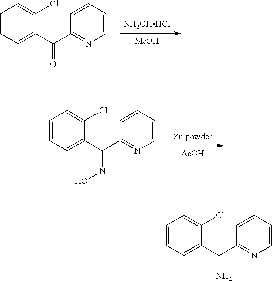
[MeOH].[NH2OHHCl].C1=CC=C(C(C2=NC=CC=C2)=O)C(Cl)=C1.[AcOH].[Zn powder].C1=CC=C(C(C2=NC=CC=C2)=NO)C(Cl)=C1.C1=CC=C(C(C2=NC=CC=C2)N)C(Cl)=C1
